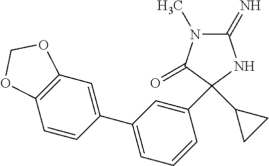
C12=C(C=CC(C3=CC=CC(C4(C5CC5)C(=O)N(C)C(=N)N4)=C3)=C1)OCO2
